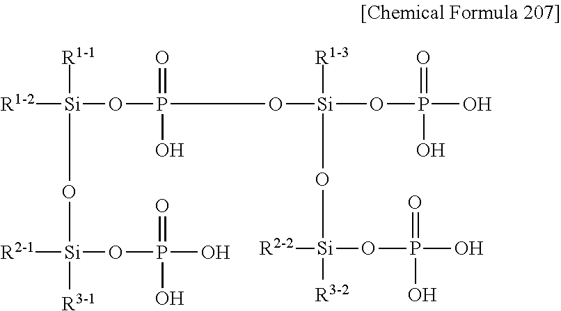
[R1-2][Si]([R1-1])(O[Si]([R2-1])([R3-1])OP(O)(=O)O)OP(=O)(O)O[Si]([R1-3])(O[Si]([R3-2])([R2-2])OP(=O)(O)O)OP(=O)(O)O
